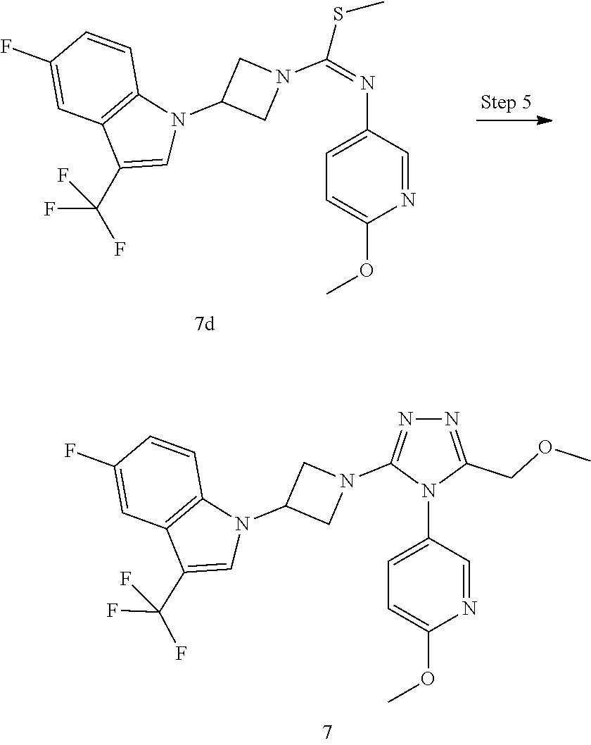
C1=C(F)C=CC2=C1C(C(F)(F)F)=CN2C1CN(C(=NC2=CC=C(OC)N=C2)SC)C1.C1=C(F)C=CC2=C1C(C(F)(F)F)=CN2C1CN(C2=NN=C(COC)N2C2=CC=C(OC)N=C2)C1
